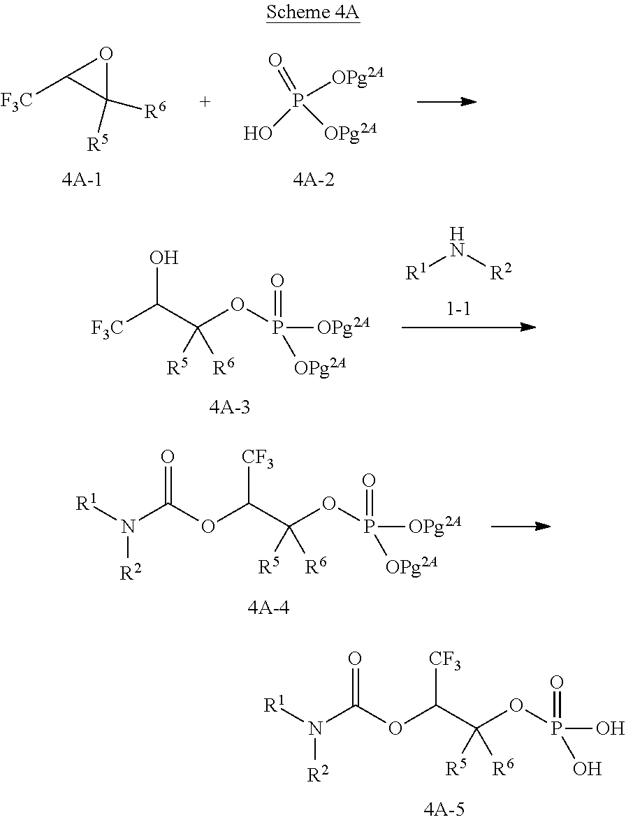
[R1]N[R2].[F3C]C(C(OP([OPg2A])([OPg2A])=O)([R5])[R6])O.O(C(C(OP([OPg2A])([OPg2A])=O)([R5])[R6])[CF3])C(N([R1])[R2])=O.O(C(C(OP(O)(O)=O)([R5])[R6])[CF3])C(N([R1])[R2])=O.O=P([OPg2A])([OPg2A])O.C1([R5])([R6])OC1[F3C]
